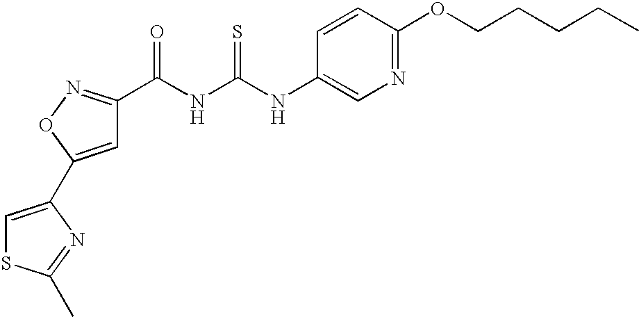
C1=C(C2=CSC(C)=N2)ON=C1C(NC(NC1=CN=C(OCCCCC)C=C1)=S)=O
